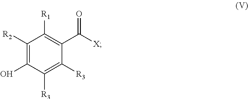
C1([R2])=C(O)C([R3])=C([R3])C(C([X])=O)=C1[R1]
